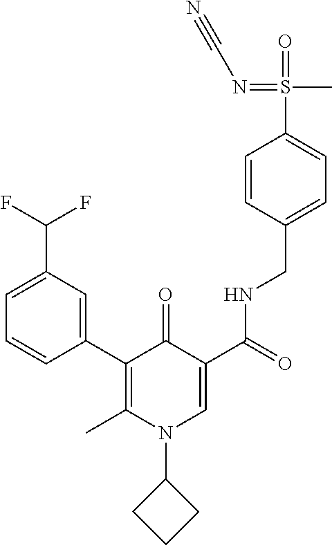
C1(C2=C(C)N(C3CCC3)C=C(C(NCC3=CC=C(S(=O)(C)=NC#N)C=C3)=O)C2=O)=CC(C(F)F)=CC=C1
